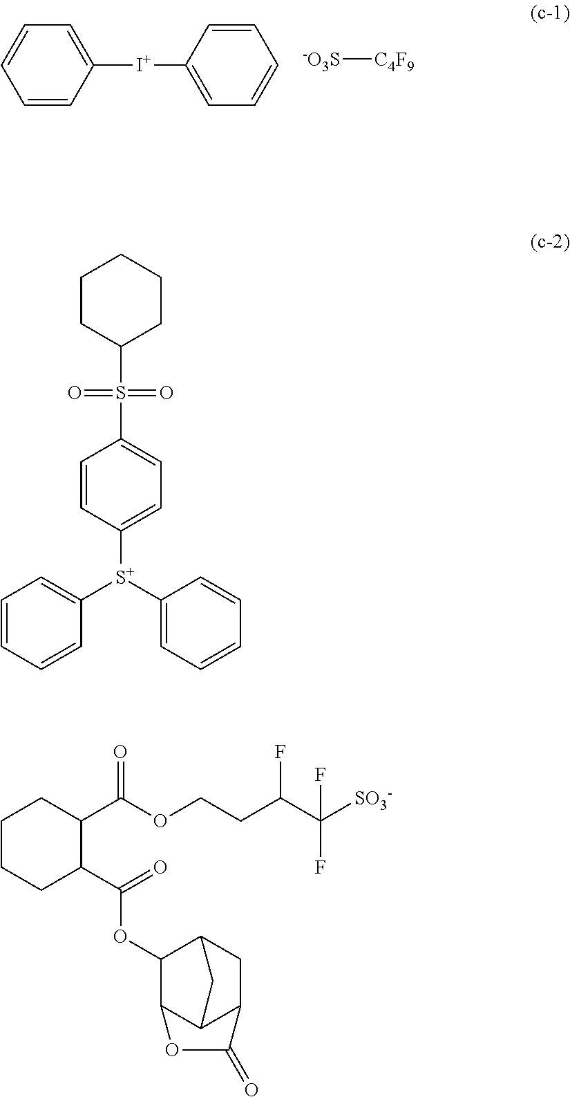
C1([I+]C2=CC=CC=C2)=CC=CC=C1.[-O3S][C4F9].C1CC(S(=O)(=O)C2=CC=C([S+](C3=CC=CC=C3)C3=CC=CC=C3)C=C2)CCC1.C1CCC(C(=O)OC2C3C4C(CC2C4)C(=O)O3)C(C(OCCC(C([SO3-])(F)F)F)=O)C1
